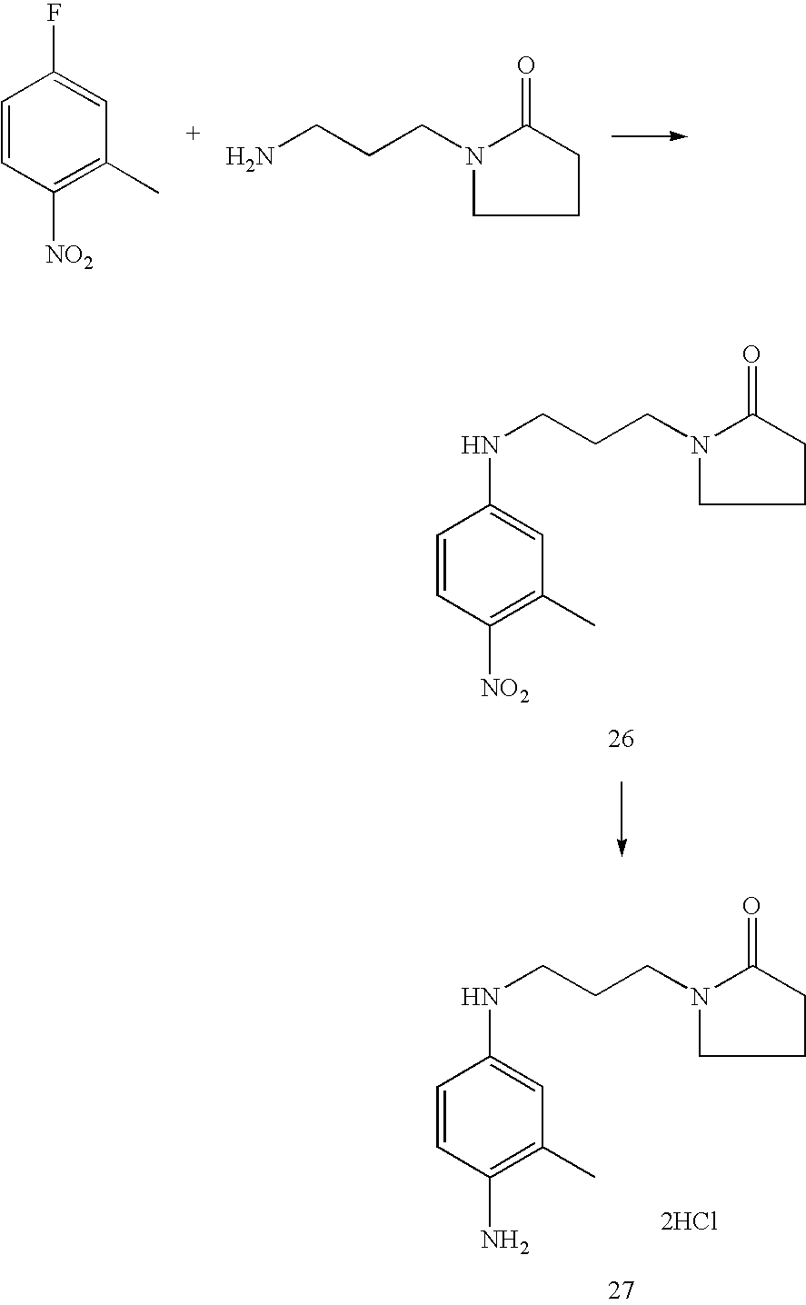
C1=CC([NO2])=C(C)C=C1F.NCCCN1C(=O)CCC1.N(CCCN1C(=O)CCC1)C1=CC(C)=C([NO2])C=C1.N(CCCN1C(=O)CCC1)C1=CC(C)=C(N)C=C1.[2HCl]
